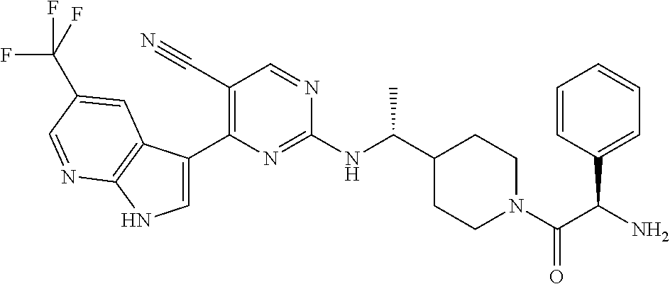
C1(C#N)=C(C2=CNC3=C2C=C(C(F)(F)F)C=N3)N=C(NC(C2CCN(C(C(N)C3=CC=CC=C3)=O)CC2)C)N=C1
